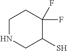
C1NCC(S)C(F)(F)C1
